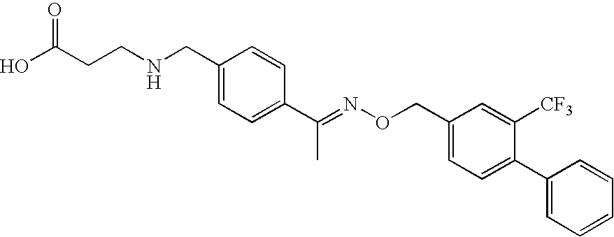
C1(CNCCC(O)=O)=CC=C(C(=NOCC2=CC=C(C3=CC=CC=C3)C([CF3])=C2)C)C=C1
